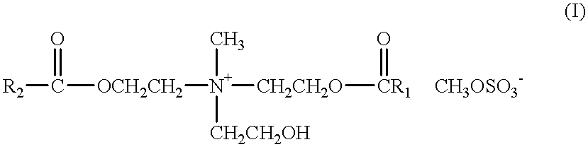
[R2]C([OCH2CH2][N+]([CH2CH2O][CR1]=O)(C)[CH2CH2OH])=O.[CH3OSO3-]
